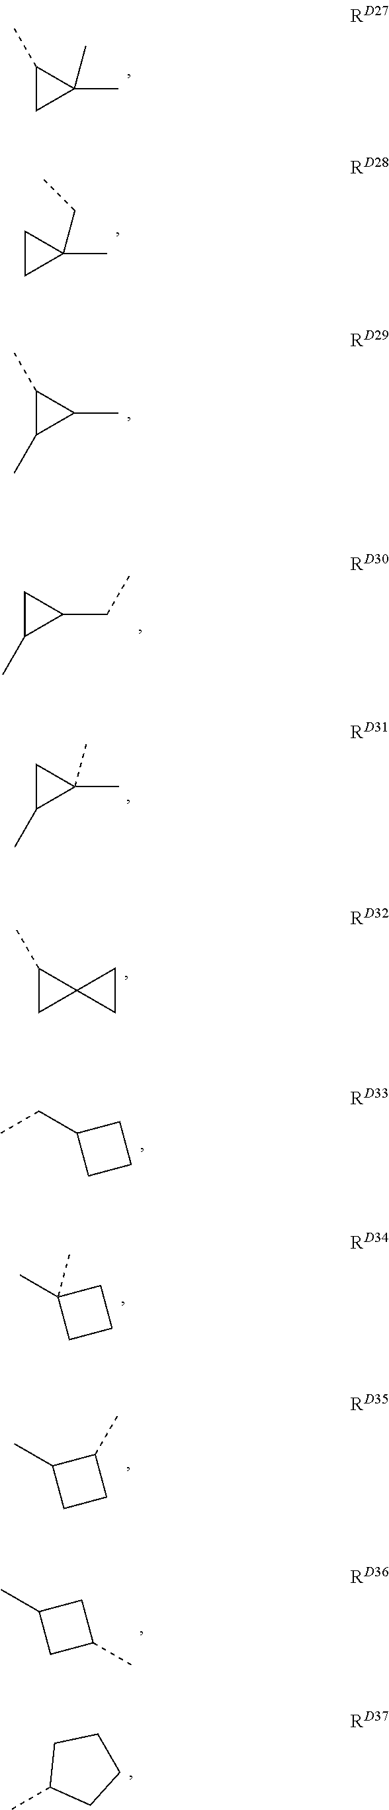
C1(C)CC1(C)C.C1CC1(C)CC.C1(C)C(C)C1C.C1C(C)C1CC.C1C(C)C1(C)C.C1(C)CC12CC2.CCC1CCC1.CC1(C)CCC1.CC1CCC1C.CC1CC(C)C1.CC1CCCC1
